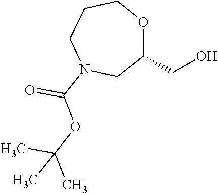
C1(CO)OCCCN(C(OC(C)(C)C)=O)C1
